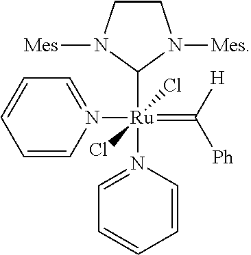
C1CN([Mes])C([Ru](N2=CC=CC=C2)(=C([H])[Ph])(N2=CC=CC=C2)(Cl)Cl)N1[Mes]
